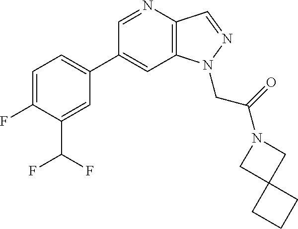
C1(C2=CC=C(F)C(C(F)F)=C2)=CC2=C(C=NN2CC(=O)N2CC3(C2)CCC3)N=C1
